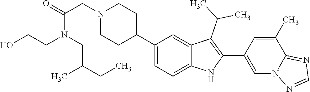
C1(C2CCN(CC(=O)N(CCO)CC(CC)C)CC2)=CC=C2C(=C1)C(C(C)C)=C(C1=CN3C(=NC=N3)C(C)=C1)N2
